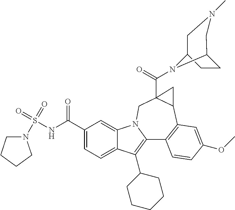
C1(C(NS(=O)(=O)N2CCCC2)=O)=CC=C2C(=C1)N1C(=C2C2CCCCC2)C2=C(C3C(C(=O)N4C5CCC4CN(C)C5)(C1)C3)C=C(OC)C=C2
